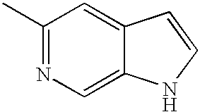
C12=CC(C)=NC=C1NC=C2
